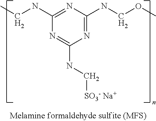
C1(NCC)=NC(NCOC)=NC(NC[SO3- Na+])=N1
